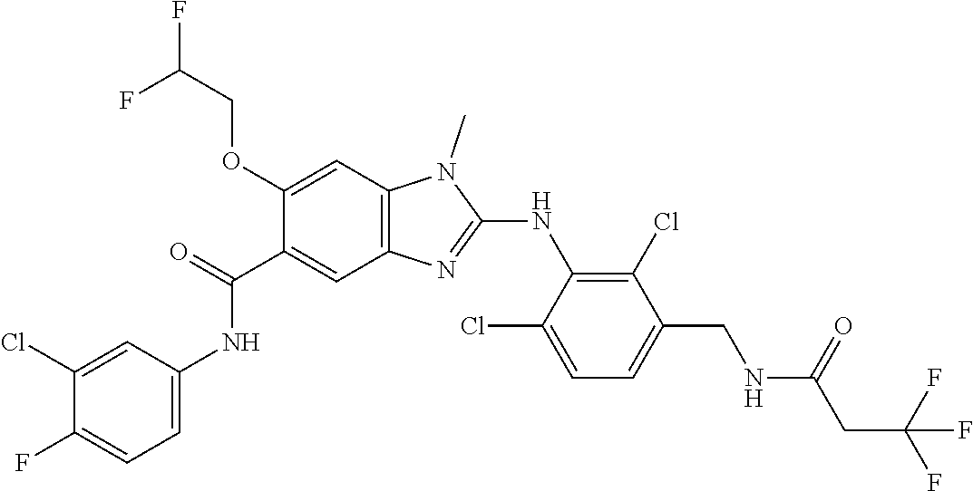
C1(OCC(F)F)=CC2=C(C=C1C(NC1=CC=C(F)C(Cl)=C1)=O)N=C(NC1=C(Cl)C(CNC(CC(F)(F)F)=O)=CC=C1Cl)N2C
